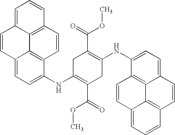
C1(NC2=CC=C3C4=C2C=CC2=C4C(=CC=C2)C=C3)=C(C(OC)=O)CC(NC2=CC=C3C4=C2C=CC2=CC=CC(=C42)C=C3)=C(C(=O)OC)C1
